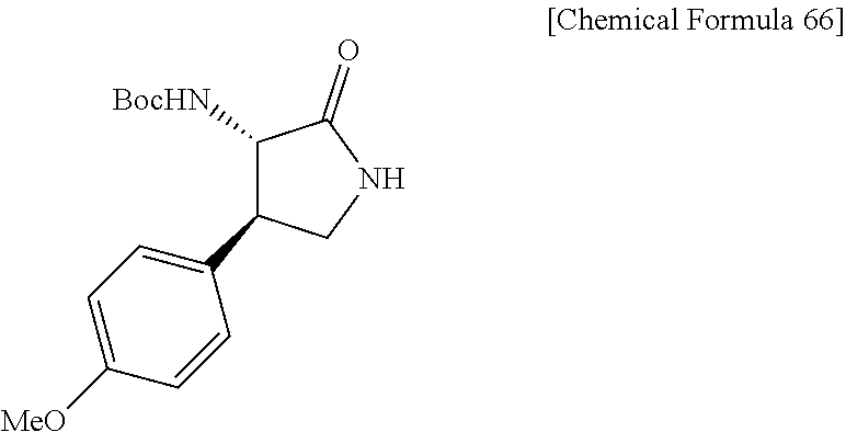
C1([BocHN])C(C2=CC=C([MeO])C=C2)CNC1=O
